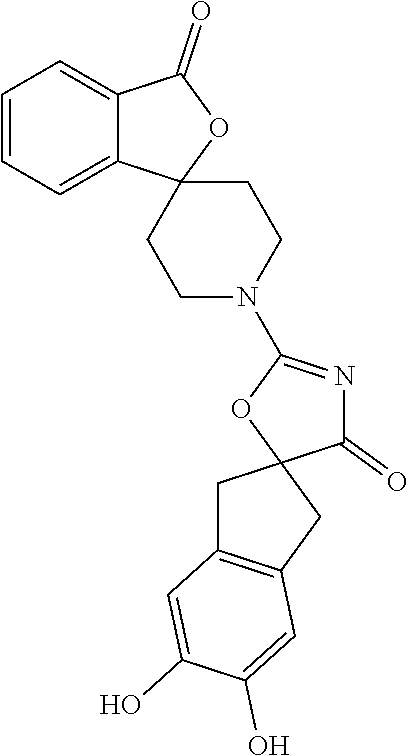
C1=CC=C2C(=C1)C(=O)OC21CCN(C2=NC(=O)C3(CC4=C(C3)C=C(O)C(O)=C4)O2)CC1
